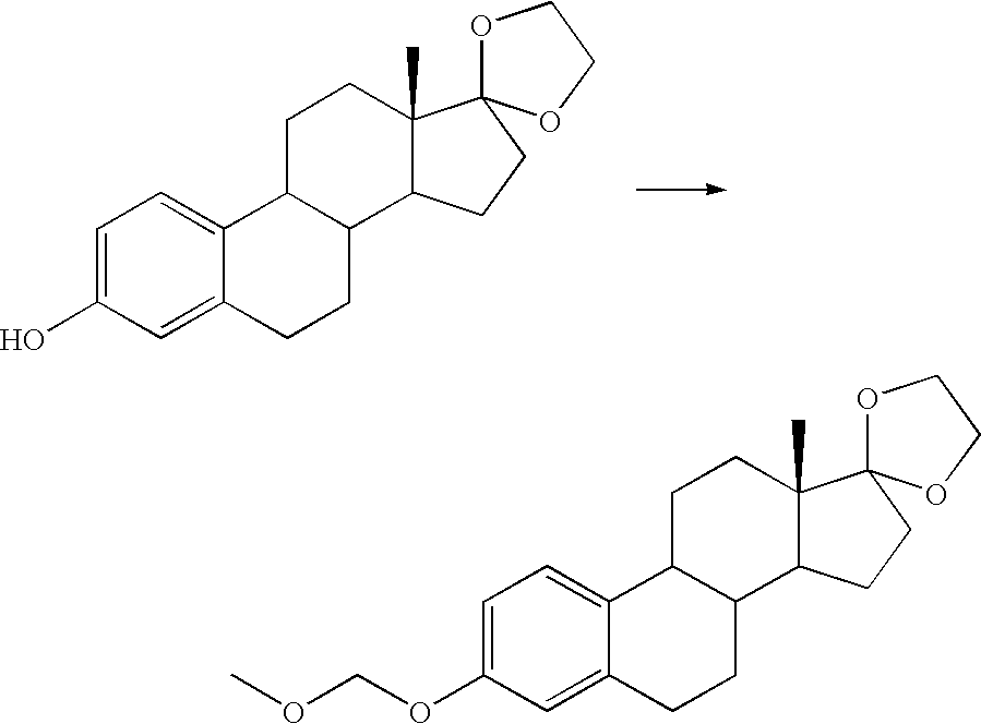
C12C(CCC3=CC(O)=CC=C13)C1C(C)(CC2)C2(CC1)OCCO2.C12C(CCC3=CC(OCOC)=CC=C13)C1C(C)(CC2)C2(CC1)OCCO2
